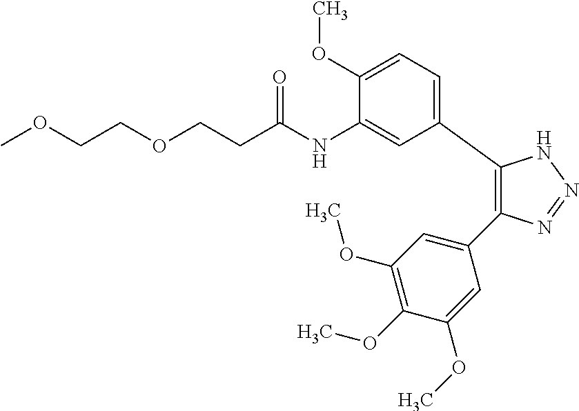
C1(C2=CC=C(OC)C(NC(CCOCCOC)=O)=C2)=C(C2=CC(OC)=C(OC)C(OC)=C2)N=NN1
